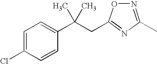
C1=C(Cl)C=CC(C(CC2=NC(C)=NO2)(C)C)=C1
